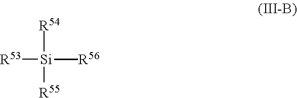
[R53][Si]([R56])(C)([R55])[R54]
